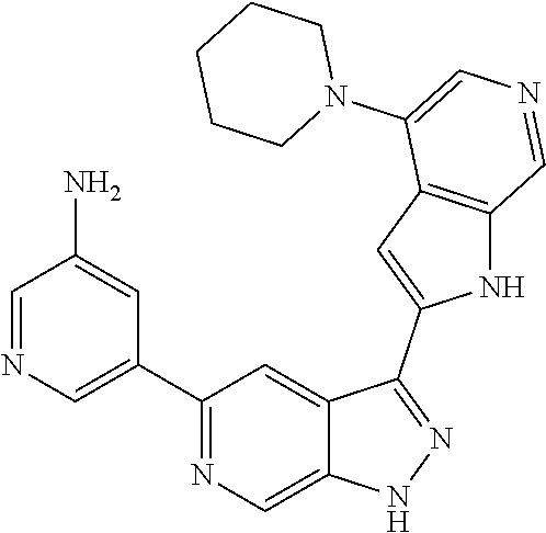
C1(C2=CN=CC(N)=C2)=NC=C2C(=C1)C(C1=CC3=C(N1)C=NC=C3N1CCCCC1)=NN2
